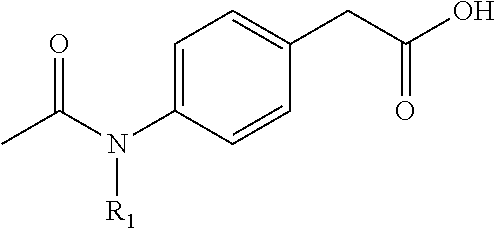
C1=C(N(C(C)=O)[R1])C=CC(CC(O)=O)=C1
